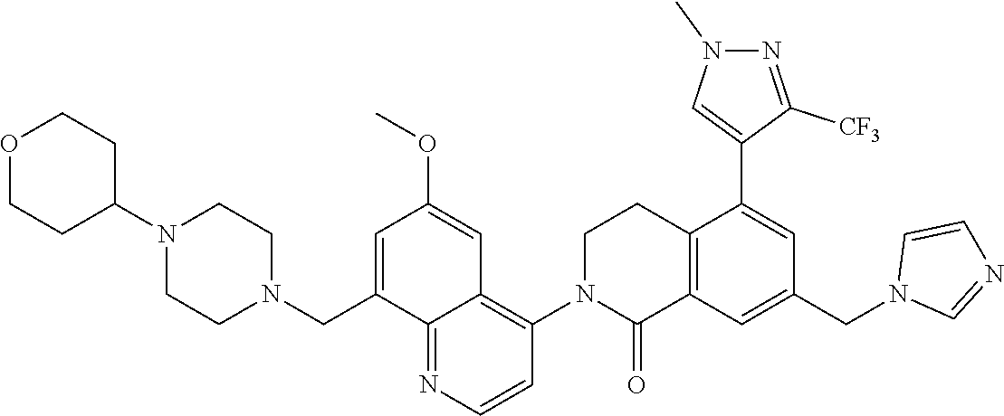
C12=C(C=C(CN3C=NC=C3)C=C1C1=CN(C)N=C1[CF3])C(=O)N(C1=C3C(=NC=C1)C(CN1CCN(C4CCOCC4)CC1)=CC(OC)=C3)CC2
